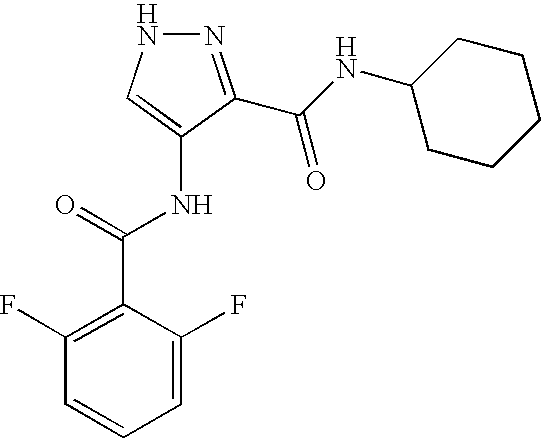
N1N=C(C(NC2CCCCC2)=O)C(NC(=O)C2=C(F)C=CC=C2F)=C1
